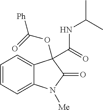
C1=CC=C2C(=C1)C(C(=O)NC(C)C)(OC(=O)[Ph])C(=O)N2[Me]
